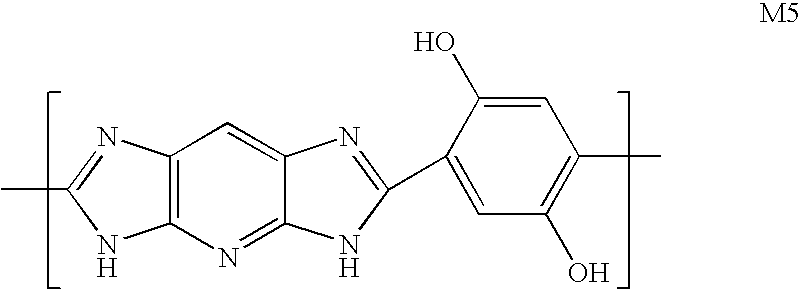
C12=C(N=C3C(=C1)N=C(C1=CC(O)=C(C)C=C1O)N3)NC(C)=N2
